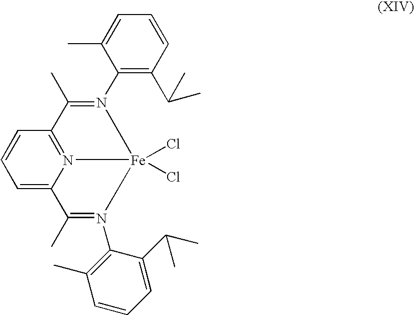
C1=C2N3=C(C=C1)C(C)=N(C1=C(C(C)C)C=CC=C1C)[Fe]3(Cl)(Cl)N(C1=C(C)C=CC=C1C(C)C)=C2C
